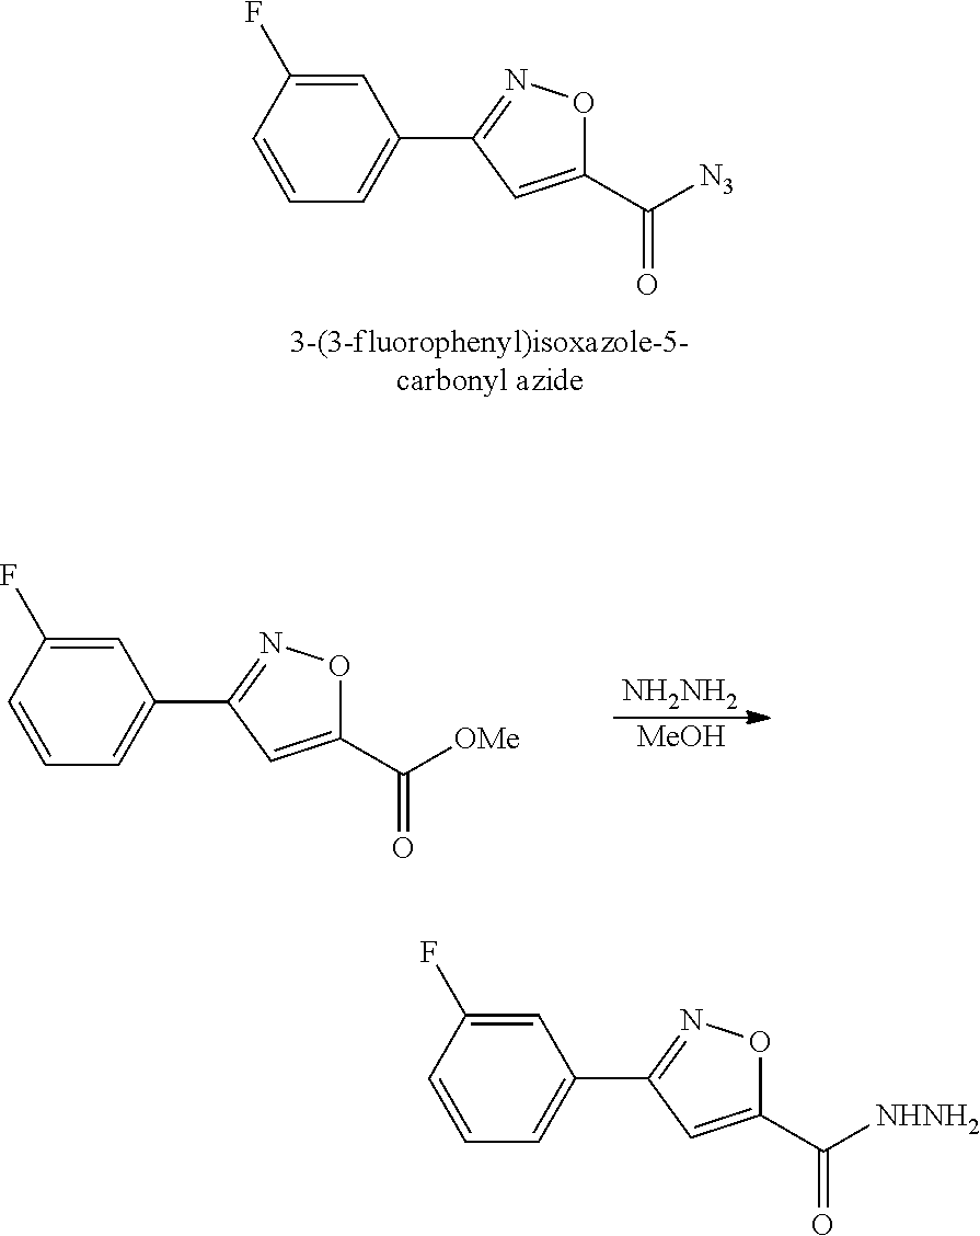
C1=C(F)C=CC=C1C1=NOC(C([N3])=O)=C1.C1=C(F)C=CC=C1C1=NOC(C([NHNH2])=O)=C1.C1=C(F)C=CC=C1C1=NOC(C([OMe])=O)=C1.[NH2NH2].[MeOH]
